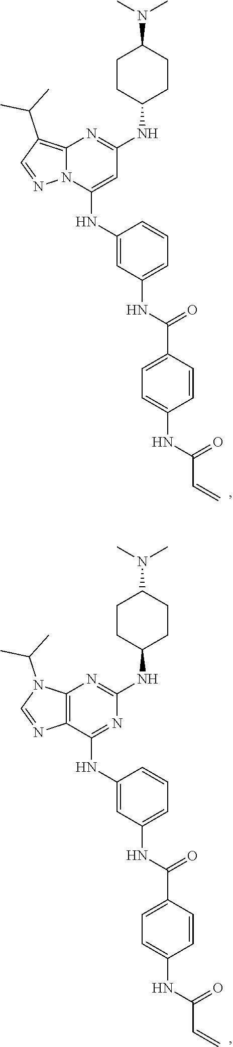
C12=C(C(NC3=CC(NC(=O)C4=CC=C(NC(C=C)=O)C=C4)=CC=C3)=NC(NC3CCC(N(C)C)CC3)=N1)N=CN2C(C)C.C12=C(C(C)C)C=NN1C(NC1=CC(NC(=O)C3=CC=C(NC(C=C)=O)C=C3)=CC=C1)=CC(NC1CCC(N(C)C)CC1)=N2
